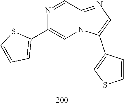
C1(C2=CN3C(=NC=C3C3=CSC=C3)C=N2)=CC=CS1
